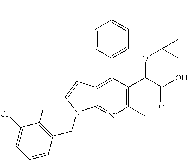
C1=CC(C2=C3C(=NC(C)=C2C(C(O)=O)OC(C)(C)C)N(CC2=C(F)C(Cl)=CC=C2)C=C3)=CC=C1C
